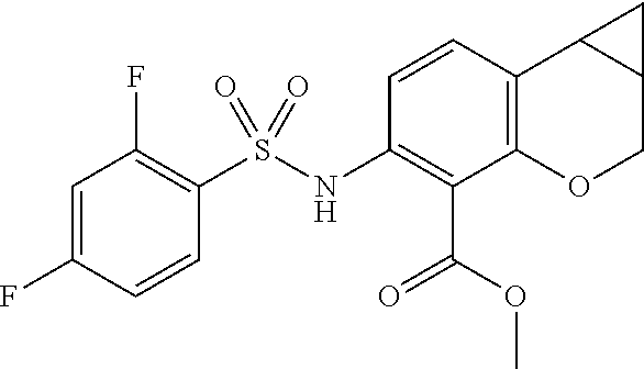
FC1=C(S(NC2=C(C(=O)OC)C3=C(C=C2)C2C(CO3)C2)(=O)=O)C=CC(F)=C1
